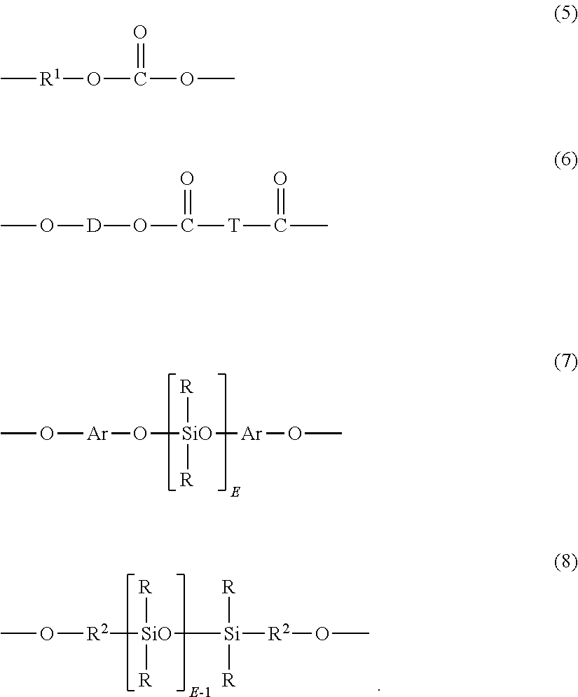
O([Ar]O[SiO]([Ar]OC)([R])[R])C.O([R2][SiO]([Si]([R2]OC)([R])[R])([R])[R])C.C[R1]OC(OC)=O.O([D]OC([T]C(=O)C)=O)C
